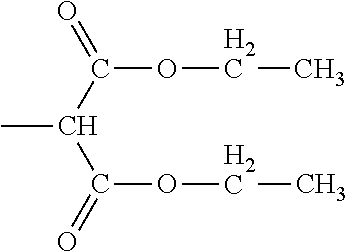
CC(C(=O)OCC)C(OCC)=O
